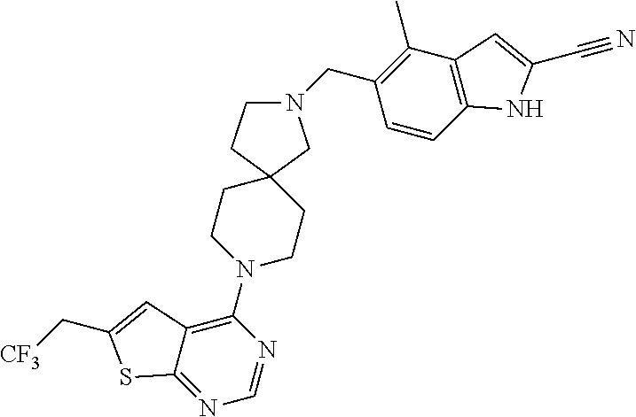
N1=C2C(=C(N3CCC4(CC3)CCN(CC3=C(C)C5=C(C=C3)NC(C#N)=C5)C4)N=C1)C=C(C[CF3])S2
